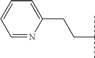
C1=NC(CCC(C)C)=CC=C1
